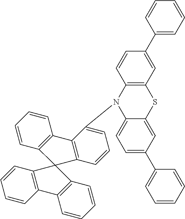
C1=CC2=C(C=C1)C1(C3=C2C=CC=C3)C2=C(C=CC=C2)C2=C1C=CC=C2N1C2=CC=C(C3=CC=CC=C3)C=C2SC2=C1C=CC(C1=CC=CC=C1)=C2
